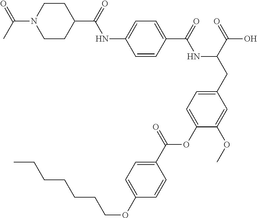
C1=CC(C(=O)NC(CC2=CC=C(OC(C3=CC=C(OCCCCCCC)C=C3)=O)C(OC)=C2)C(=O)O)=CC=C1NC(=O)C1CCN(C(=O)C)CC1
